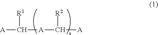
[A]C([R1])[A]C([R2])[A]
